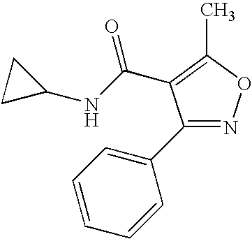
C1(C2=CC=CC=C2)=NOC(C)=C1C(=O)NC1CC1
